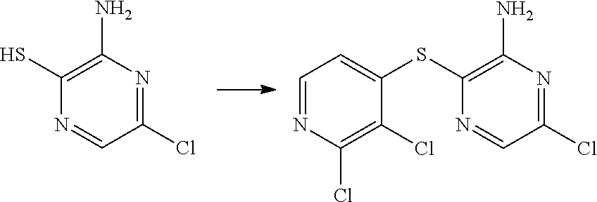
C1(N)=C(S)N=CC(Cl)=N1.C1=NC(Cl)=C(Cl)C(SC2=C(N)N=C(Cl)C=N2)=C1
